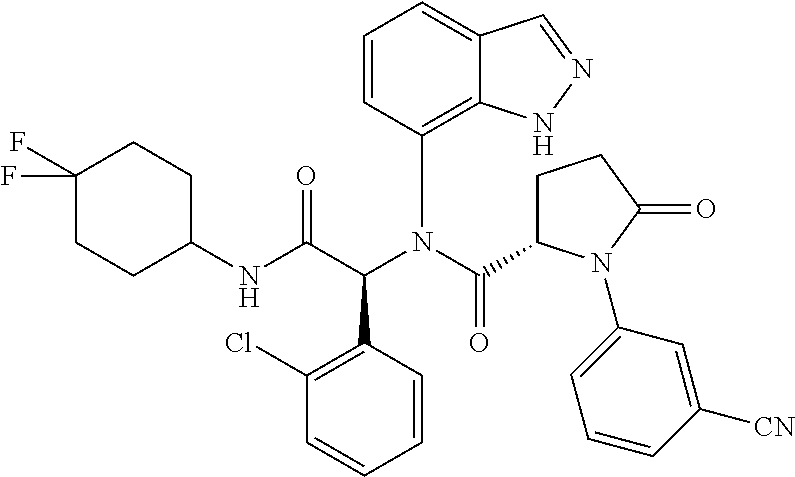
C1(Cl)=C(C(C(NC2CCC(F)(F)CC2)=O)N(C(=O)C2CCC(=O)N2C2=CC=CC([CN])=C2)C2=C3C(=CC=C2)C=NN3)C=CC=C1
